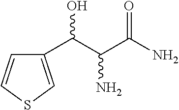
C1(C(C(C(N)=O)N)O)=CSC=C1
